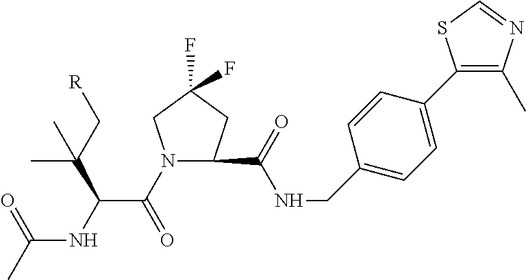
N1(C(C(NC(C)=O)C(C[R])(C)C)=O)CC(F)(F)CC1C(NCC1=CC=C(C2=C(C)N=CS2)C=C1)=O
